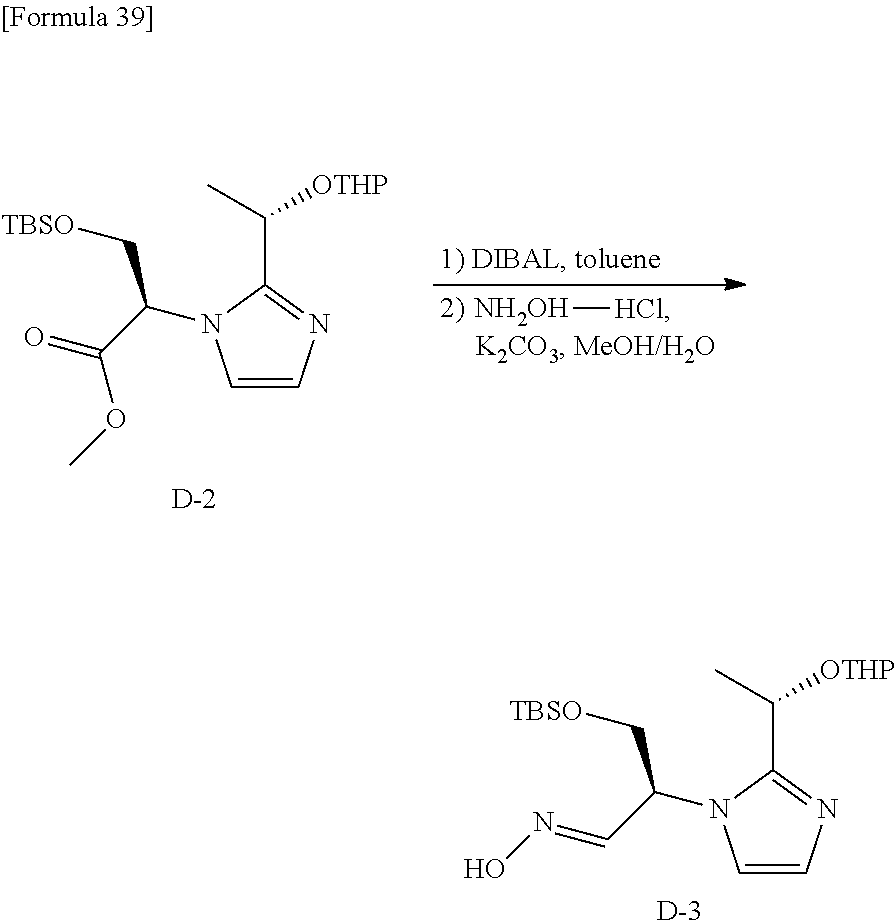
[NH2OH][HCl].C1=CN=C(C([OTHP])C)N1C(C[TBSO])C(OC)=O.[D].C1=CN=C(C([OTHP])C)N1C(C[TBSO])C=NO.[D]
